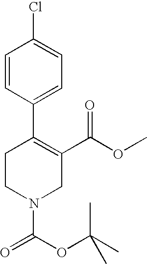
C1CN(C(OC(C)(C)C)=O)CC(C(OC)=O)=C1C1=CC=C(Cl)C=C1
